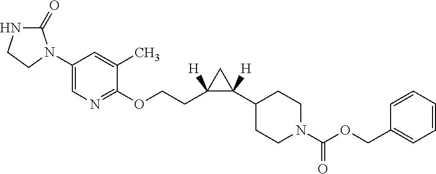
C1(N2C(=O)NCC2)=CN=C(OCCC2([H])C([H])(C3CCN(C(OCC4=CC=CC=C4)=O)CC3)C2)C(C)=C1
